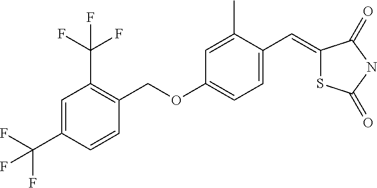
C1(C)=CC(OCC2=C(C(F)(F)F)C=C(C(F)(F)F)C=C2)=CC=C1C=C1SC(=O)NC1=O
